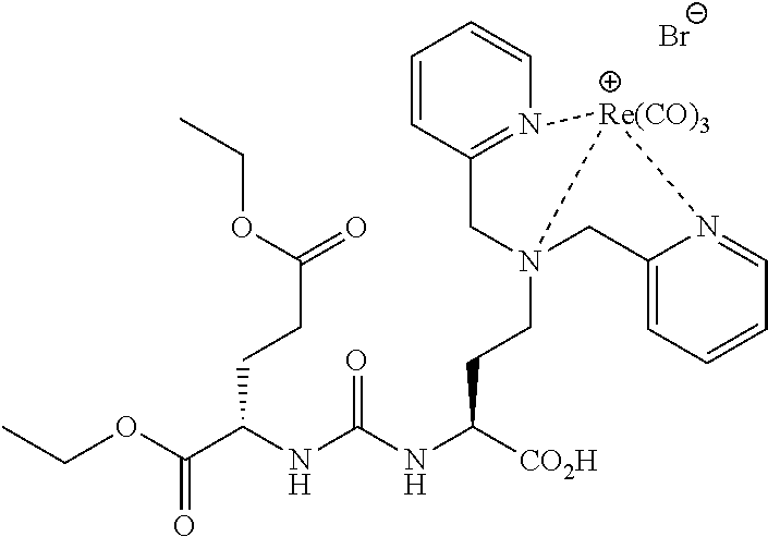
[Br-].O(C(C(NC(NC([CO2H])CCN12CC3=CC=CC=N3[Re(CO)3]1N1=C(C2)C=CC=C1)=O)CCC(=O)OCC)=O)CC
